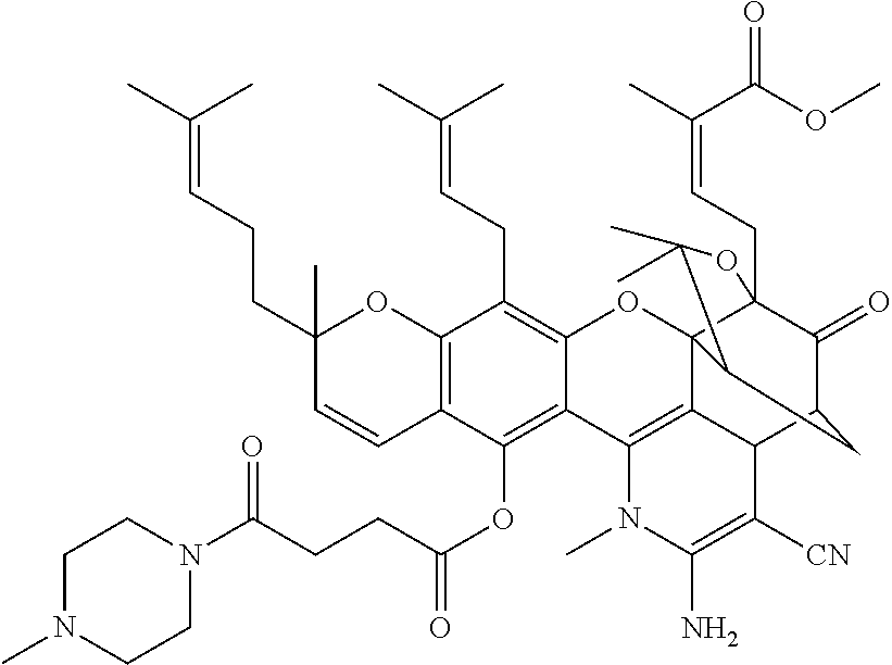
C12=C(C=CC(CCC=C(C)C)(C)O1)C(OC(CCC(N1CCN(C)CC1)=O)=O)=C1C(=C2CC=C(C)C)OC23C4(CC=C(C)C(OC)=O)C(=O)C(CC2C(C)(C)O4)C2C3=C1N(C)C(N)=C2[CN]
